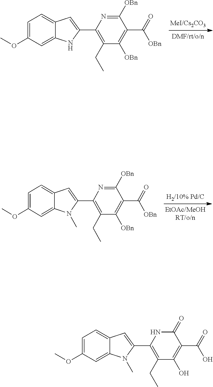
C1(C2=CC3=CC=C(OC)C=C3N2C)=C(CC)C(O)=C(C(O)=O)C(=O)N1.C1(C2=CC3=CC=C(OC)C=C3N2C)=C(CC)C([OBn])=C(C([OBn])=O)C([OBn])=N1.C1(C2=CC3=CC=C(OC)C=C3N2)=C(CC)C([OBn])=C(C([OBn])=O)C([OBn])=N1
